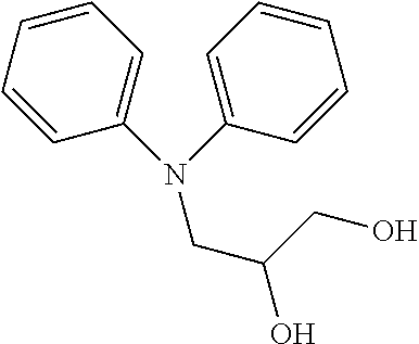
C(C(CO)O)N(C1=CC=CC=C1)C1=CC=CC=C1
